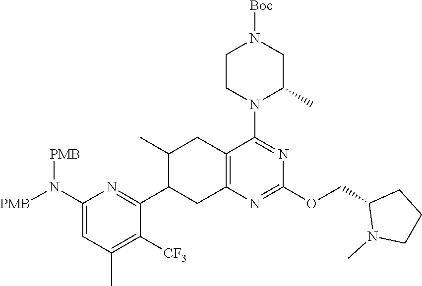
C1(N([PMB])[PMB])=CC(C)=C([CF3])C(C2CC3=C(CC2C)C(N2C(C)CN([Boc])CC2)=NC(OCC2N(C)CCC2)=N3)=N1
